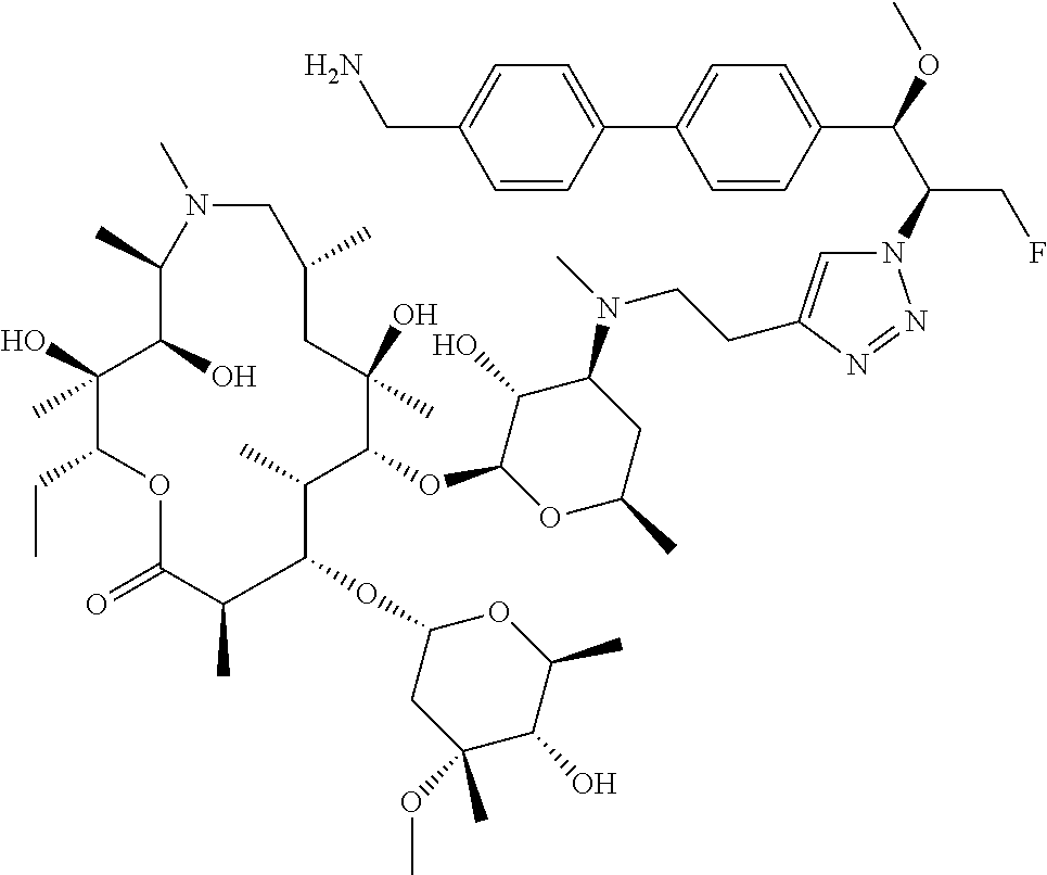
C(F)C(N1C=C(CCN(C2C(O)C(OC3C(C)C(OC4CC(OC)(C)C(O)C(C)O4)C(C)C(=O)OC(CC)C(O)(C)C(O)C(C)N(C)CC(C)CC3(O)C)OC(C)C2)C)N=N1)C(C1=CC=C(C2=CC=C(CN)C=C2)C=C1)OC
